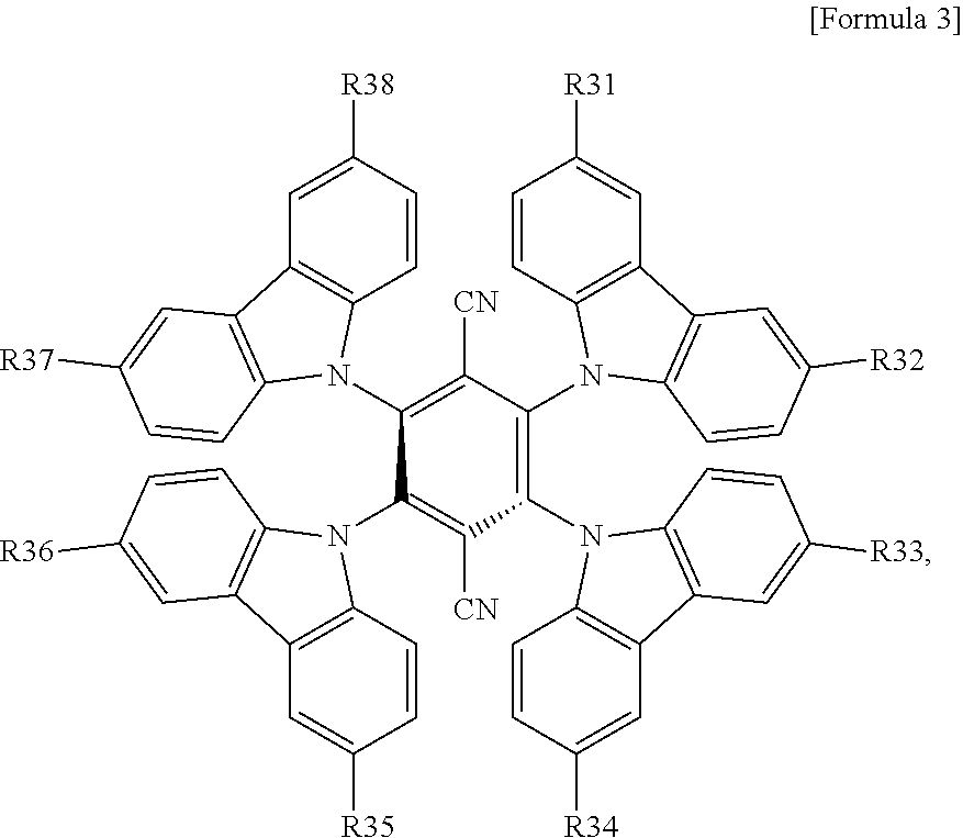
C1(N2C3=C(C=C([R35])C=C3)C3=C2C=CC([R36])=C3)=C([CN])C(N2C3=C(C=C([R34])C=C3)C3=C2C=CC([R33])=C3)=C(N2C3=C(C=C([R31])C=C3)C3=C2C=CC([R32])=C3)C([CN])=C1N1C2=C(C=C([R38])C=C2)C2=C1C=CC([R37])=C2
